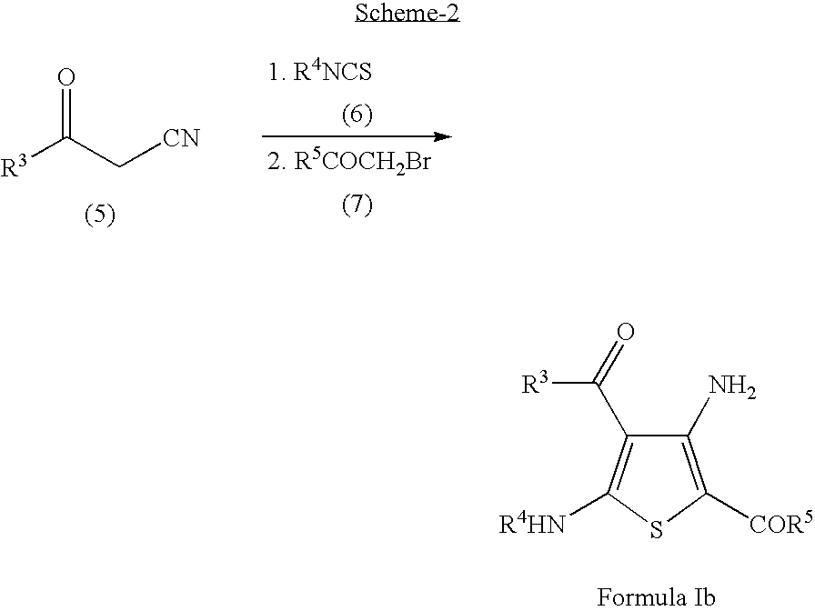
[R3]C(C[CN])=O.C1(N)=C([COR5])SC([R4HN])=C1C([R3])=O
